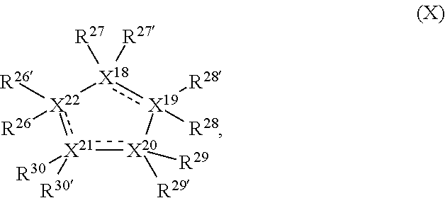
[X21]1([R30])([R30]):[X20]([R29])([R29])[X19]([R28])([R28]):[X18]([R27])([R27])[X22]:1([R26])[R26]
